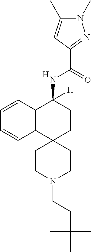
C12=C(C=CC=C1)C(NC(C1=NN(C)C(C)=C1)=O)([H])CCC21CCN(CCC(C)(C)C)CC1.[H]
